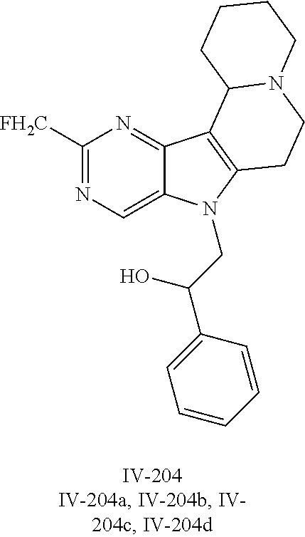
C1([FH2C])=NC=C2C(=N1)C1=C(N2CC(C2=CC=CC=C2)O)CCN2C1CCCC2
